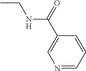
CCNC(C1=CN=CC=C1)=O
